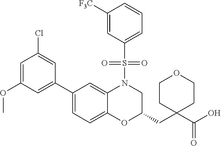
C1(C2=CC=C3C(=C2)N(S(C2=CC=CC([F3C])=C2)(=O)=O)CC(CC2(C(O)=O)CCOCC2)O3)=CC(OC)=CC(Cl)=C1
